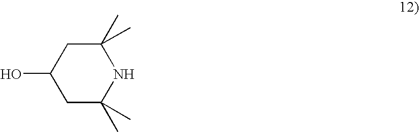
C1C(C)(C)NC(C)(C)CC1O
